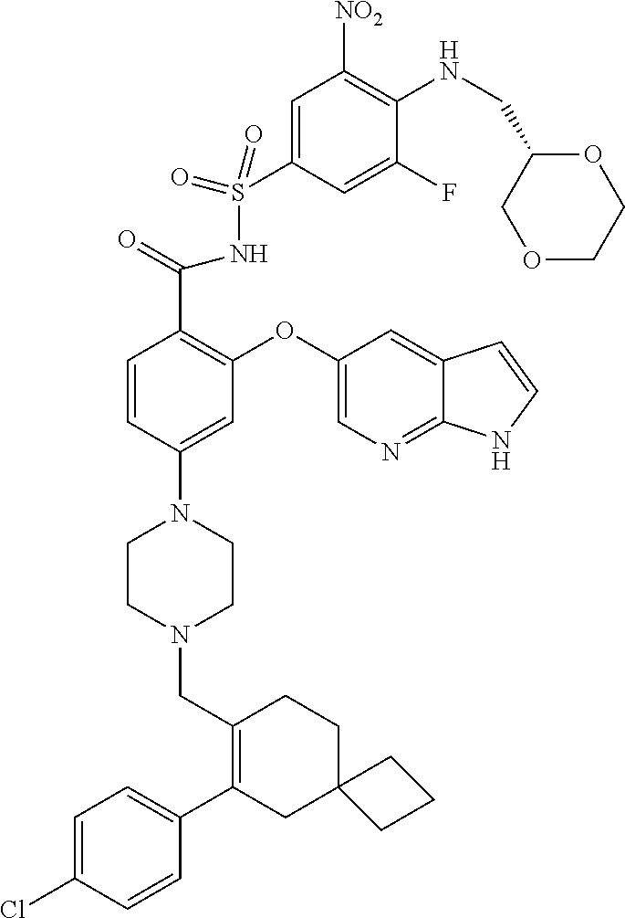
C1(C2=CC=C(Cl)C=C2)=C(CN2CCN(C3=CC(OC4=CN=C5C(=C4)C=CN5)=C(C(=O)NS(=O)(=O)C4=CC([NO2])=C(NCC5COCCO5)C(F)=C4)C=C3)CC2)CCC2(C1)CCC2
